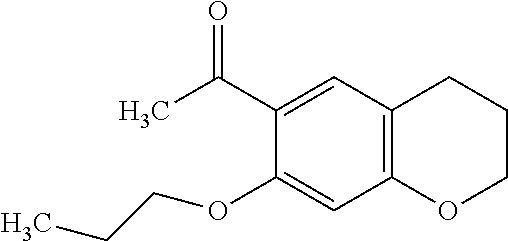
C1(C(C)=O)=CC2=C(C=C1OCCC)OCCC2
